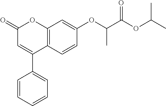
C12=C(C=CC(OC(C(OC(C)C)=O)C)=C1)C(C1=CC=CC=C1)=CC(=O)O2
